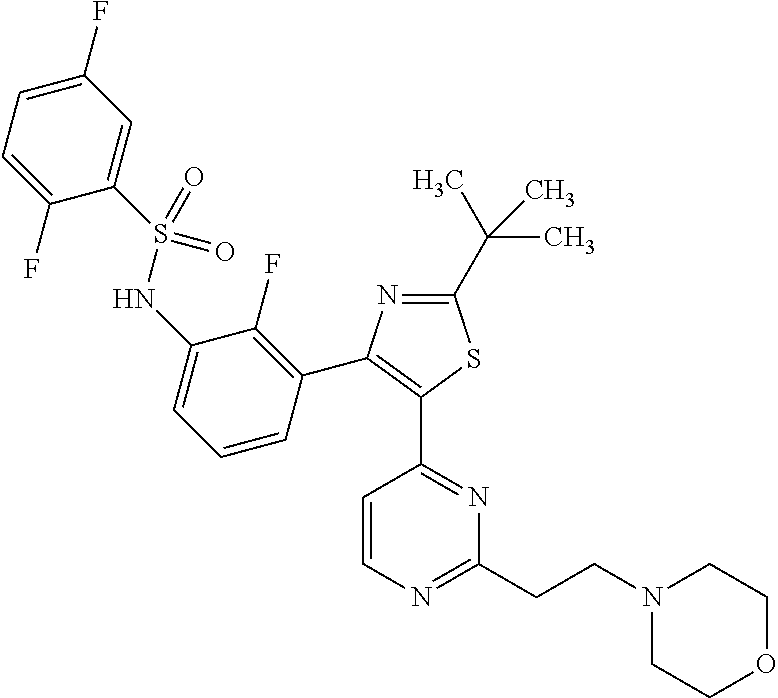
N1=C(C(C)(C)C)SC(C2=NC(CCN3CCOCC3)=NC=C2)=C1C1=C(F)C(NS(C2=CC(F)=CC=C2F)(=O)=O)=CC=C1
